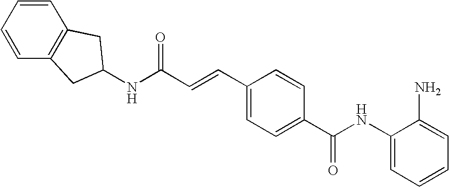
C1(NC(C2=CC=C(C=CC(NC3CC4=C(C=CC=C4)C3)=O)C=C2)=O)=CC=CC=C1N
